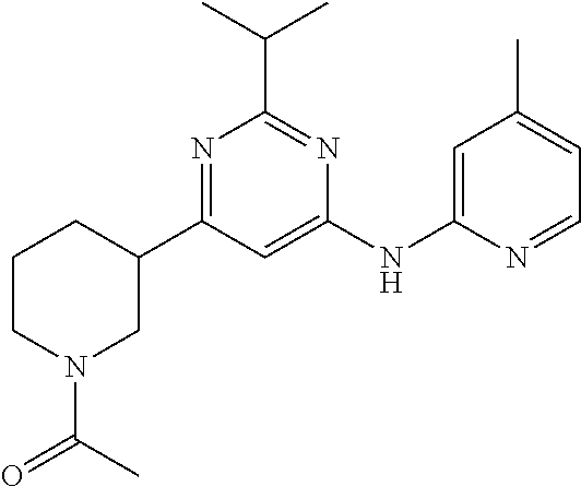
C1(NC2=CC(C)=CC=N2)=CC(C2CCCN(C(=O)C)C2)=NC(C(C)C)=N1
